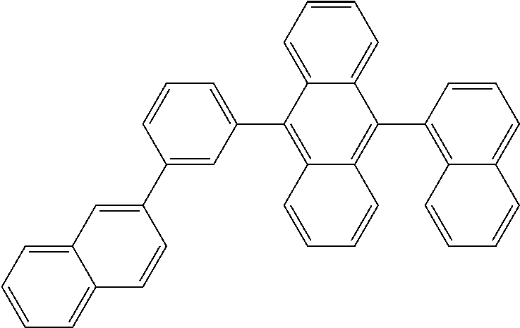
C12=C(C3=CC=CC(C4=CC5=CC=CC=C5C=C4)=C3)C3=CC=CC=C3C(C3=C4C(=CC=C3)C=CC=C4)=C1C=CC=C2
